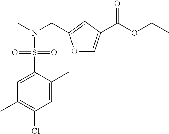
C1=C(C)C(S(=O)(=O)N(CC2=CC(C(OCC)=O)=CO2)C)=CC(C)=C1Cl
